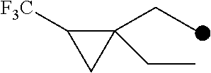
C1(CC)(CC)C([F3C])C1
